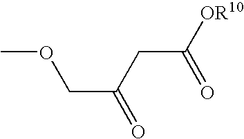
COCC(=O)CC([OR10])=O
